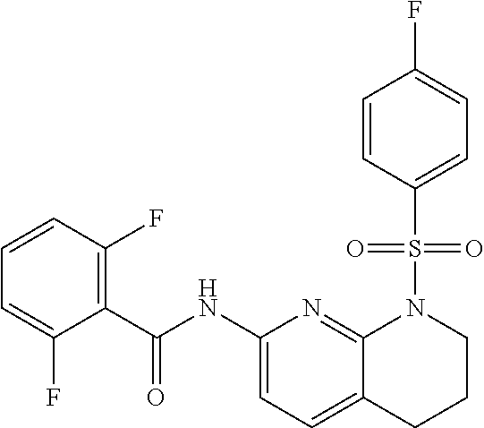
C1(C(NC2=CC=C3C(=N2)N(S(C2=CC=C(F)C=C2)(=O)=O)CCC3)=O)=C(F)C=CC=C1F
